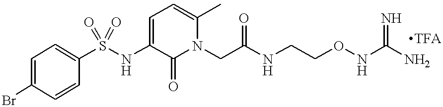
S(NC1=CC=C(C)N(CC(NCCONC(N)=N)=O)C1=O)(=O)(=O)C1=CC=C(Br)C=C1.[TFA]
